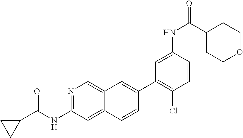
N1=C(NC(C2CC2)=O)C=C2C(=C1)C=C(C1=C(Cl)C=CC(NC(=O)C3CCOCC3)=C1)C=C2
